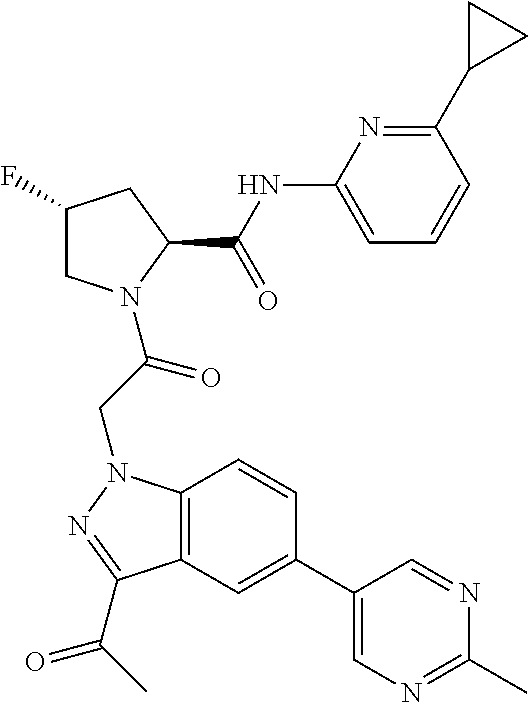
C1(NC(C2CC(F)CN2C(CN2C3=C(C(C(C)=O)=N2)C=C(C2=CN=C(C)N=C2)C=C3)=O)=O)=CC=CC(C2CC2)=N1
